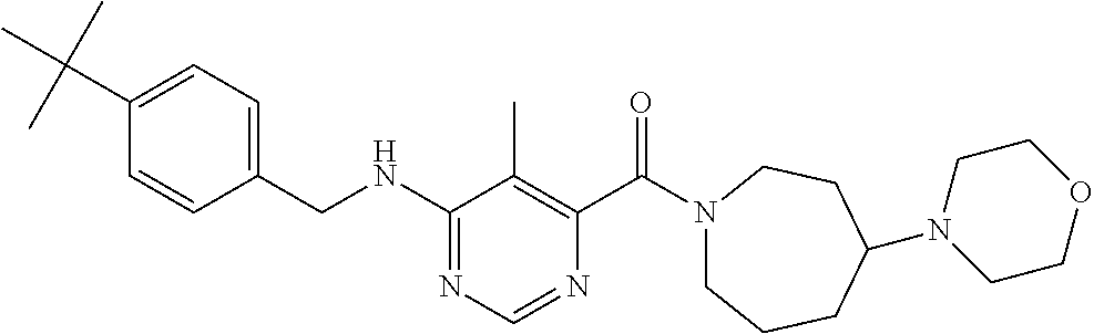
C1(NCC2=CC=C(C(C)(C)C)C=C2)=NC=NC(C(N2CCCC(N3CCOCC3)CC2)=O)=C1C
